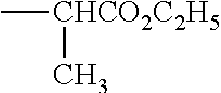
C[CHCO2C2H5]C
